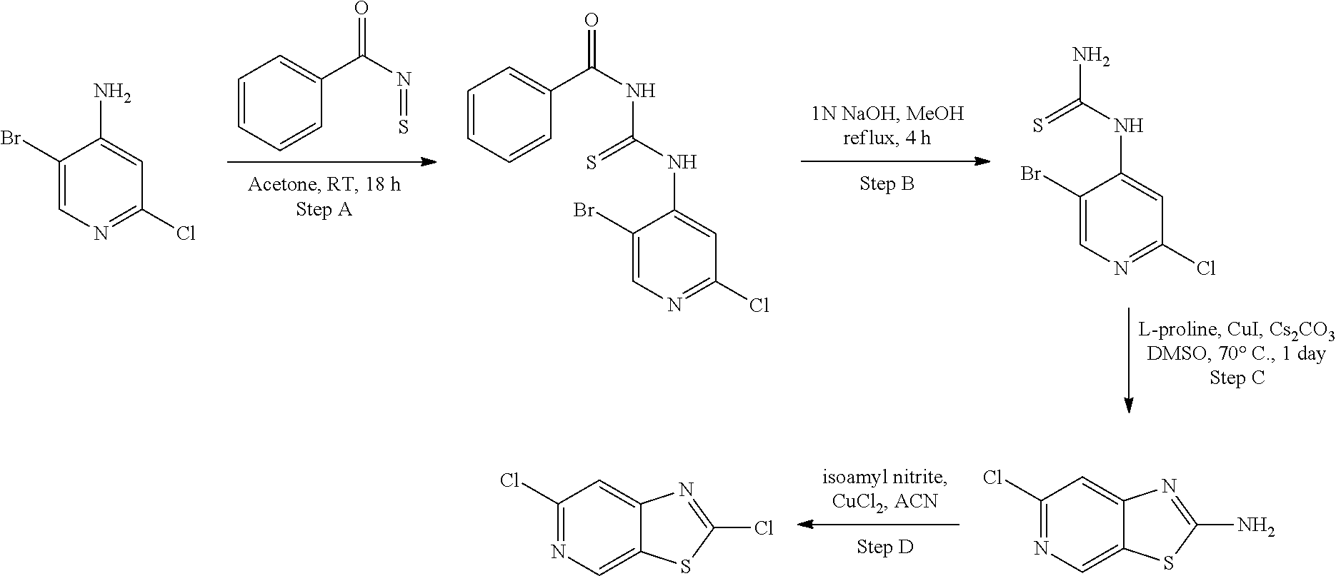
C1=CC=CC(C(N=S)=O)=C1.C1(Br)=CN=C(Cl)C=C1N.C1(Br)=CN=C(Cl)C=C1NC(NC(C1=CC=CC=C1)=O)=S.C1(Br)=CN=C(Cl)C=C1NC(N)=S.N1=C(Cl)C=C2C(=C1)SC(Cl)=N2.N1=C(Cl)C=C2C(=C1)SC(N)=N2
